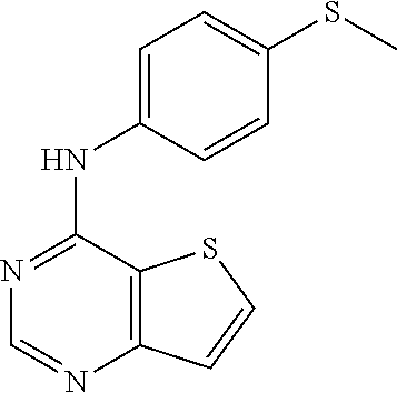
N(C1=CC=C(SC)C=C1)C1=NC=NC2=C1SC=C2
